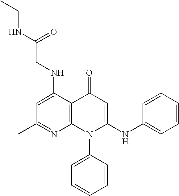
C1(C)=NC2=C(C(NCC(NCC)=O)=C1)C(=O)C=C(NC1=CC=CC=C1)N2C1=CC=CC=C1
